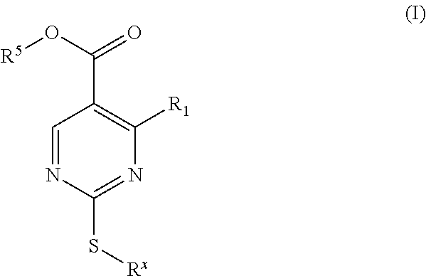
C1=NC(S[Rx])=NC([R1])=C1C(O[R5])=O
